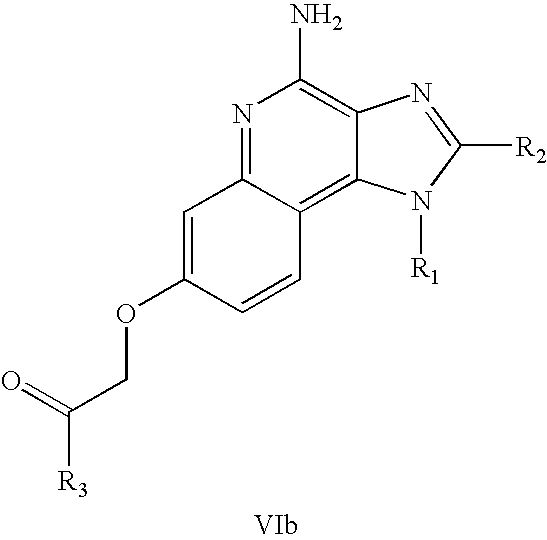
N1=C2C(=C3C(=C1N)N=C([R2])N3[R1])C=CC(OCC([R3])=O)=C2
